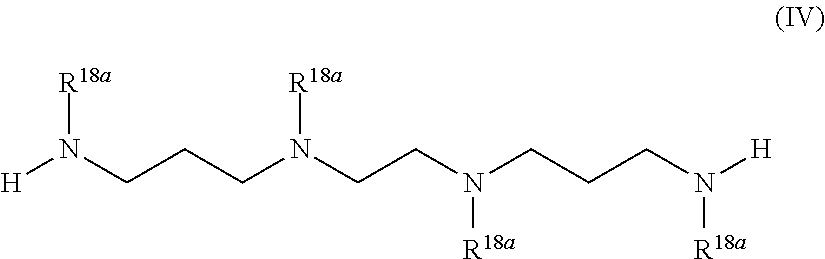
[H]N(CCCN(CCN(CCCN([H])[R18a])[R18a])[R18a])[R18a]
